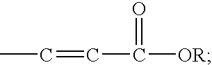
C(C(=O)[OR])=CC
